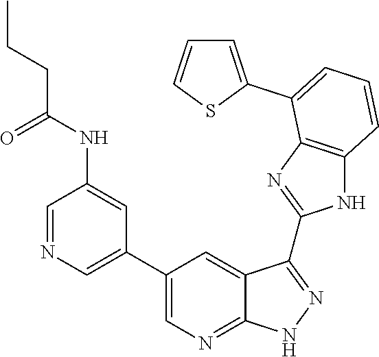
C1=NC=C(C2=CN=C3C(=C2)C(C2=NC4=C(N2)C=CC=C4C2=CC=CS2)=NN3)C=C1NC(CCC)=O
